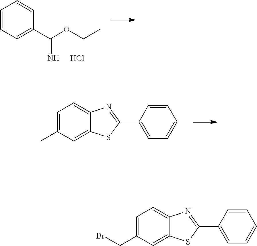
C1=C(C)C=C2C(=C1)N=C(C1=CC=CC=C1)S2.C1=CC=C(C(OCC)=N)C=C1.Cl.C1=C(CBr)C=C2C(=C1)N=C(C1=CC=CC=C1)S2
